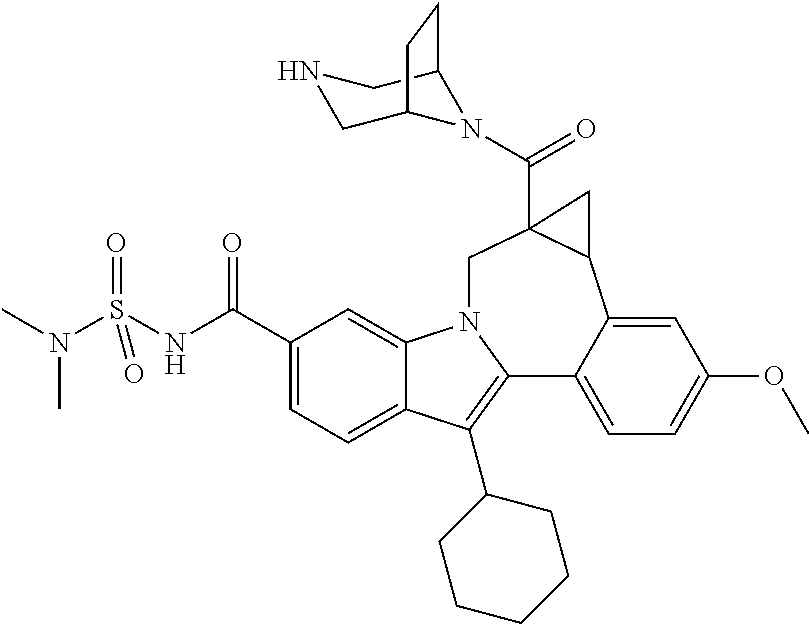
C1(C(NS(N(C)C)(=O)=O)=O)=CC=C2C(=C1)N1C(=C2C2CCCCC2)C2=CC=C(OC)C=C2C2C(C(=O)N3C4CNCC3CC4)(C1)C2
